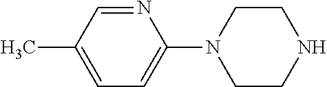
C1=C(C)C=NC(N2CCNCC2)=C1
